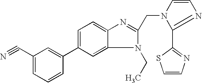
C1=C(C2=CC(C#N)=CC=C2)C=C2C(=C1)N=C(CN1C(C3=NC=CS3)=NC=C1)N2CC
